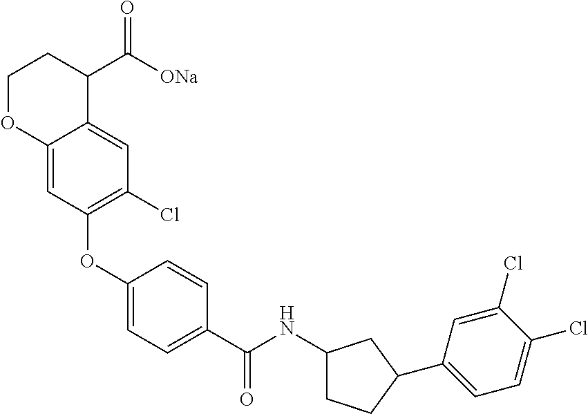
C1(OC2=C(Cl)C=C3C(=C2)OCCC3C([ONa])=O)=CC=C(C(NC2CCC(C3=CC=C(Cl)C(Cl)=C3)C2)=O)C=C1
